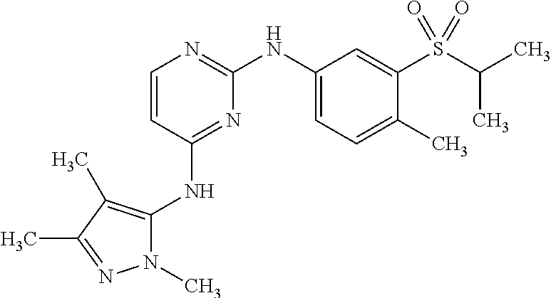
N1(C)C(NC2=NC(NC3=CC=C(C)C(S(C(C)C)(=O)=O)=C3)=NC=C2)=C(C)C(C)=N1
